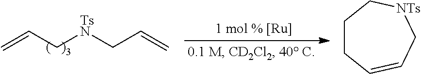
C=CC[TsN]CC=C.C1CC=CC[NTs]C1
